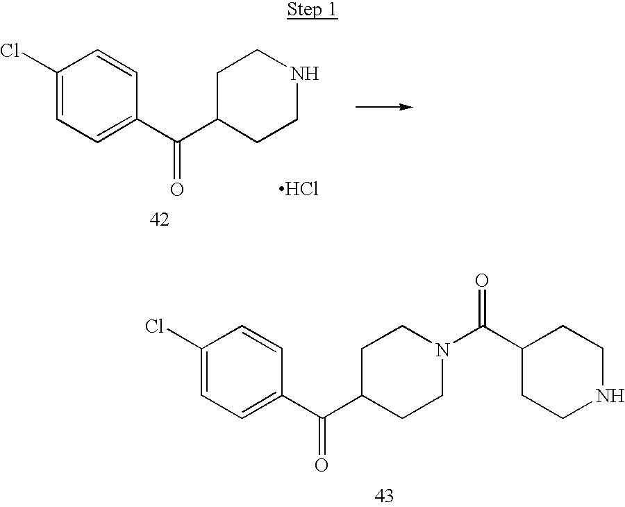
C1(Cl)=CC=C(C(C2CCNCC2)=O)C=C1.Cl.C1(Cl)=CC=C(C(C2CCN(C(C3CCNCC3)=O)CC2)=O)C=C1
